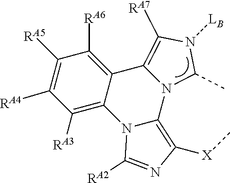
N12C(C)N([LB])C([RA7])=C1C1=C([RA6])C([RA5])=C([RA4])C([RA3])=C1N1C2=C([X]C)N=C1[RA2]
